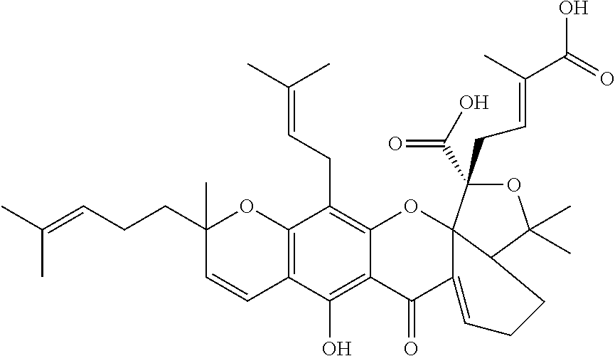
C1(CCC=C(C)C)(C)C=CC2=C(O1)C(CC=C(C)C)=C1C(=C2O)C(=O)C2=CCCC3C2(O1)C(C(=O)O)(CC=C(C(=O)O)C)OC3(C)C
